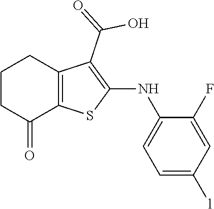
C1CC(=O)C2=C(C1)C(C(=O)O)=C(NC1=CC=C([l])C=C1F)S2
